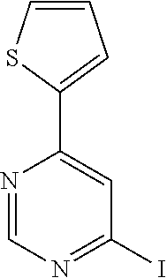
C1(C2=CC(I)=NC=N2)=CC=CS1
